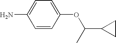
C1=CC(OC(C2CC2)C)=CC=C1N
